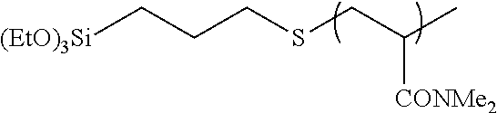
[(EtO)3Si]CCCSCC(C)[CONMe2]
